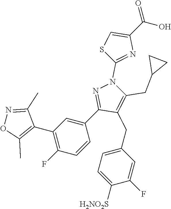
C1(C2=C(C)ON=C2C)=C(F)C=CC(C2=NN(C3=NC(C(=O)O)=CS3)C(CC3CC3)=C2CC2=CC=C([H2NO2S])C(F)=C2)=C1
